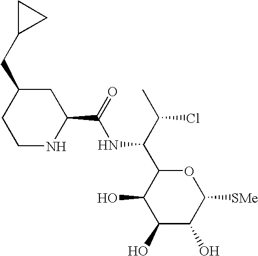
C1(O)C(O)C([SMe])OC(C(C(C)Cl)NC(=O)C2CC(CC3CC3)CCN2)C1O
